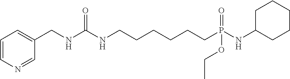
N1=CC(CNC(NCCCCCCP(NC2CCCCC2)(=O)OCC)=O)=CC=C1
